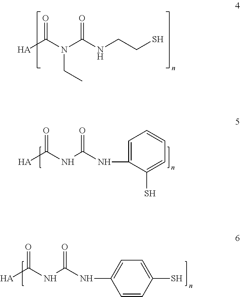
[HA]C(N(C(NCCS)=O)CC)=O.[HA]C(NC(NC1=CC=CC=C1S)=O)=O.[HA]C(NC(NC1=CC=C(S)C=C1)=O)=O
